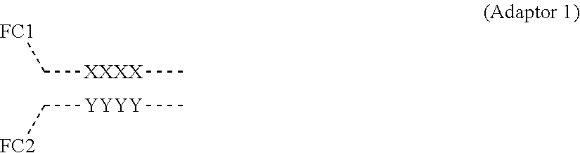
[FC1]C[XXXX]C.C([YYYY]C)[FC2]
